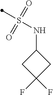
S(NC1CC(F)(F)C1)(=O)(=O)C
